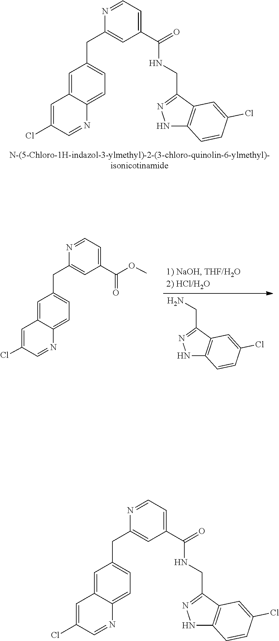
N1=CC=C(C(NCC2=NNC3=C2C=C(Cl)C=C3)=O)C=C1CC1=CC=C2C(=C1)C=C(Cl)C=N2.NCC1=NNC2=C1C=C(Cl)C=C2.N1=CC=C(C(OC)=O)C=C1CC1=CC=C2C(=C1)C=C(Cl)C=N2.N1=CC=C(C(NCC2=NNC3=C2C=C(Cl)C=C3)=O)C=C1CC1=CC=C2C(=C1)C=C(Cl)C=N2
